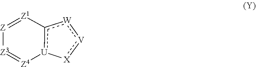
[U]12c([W]:[V]:[X]1)[Z1]=[Z][Z3]=[Z4]2
